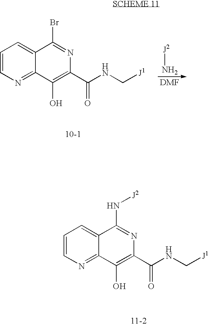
C1=CN=C2C(=C1)C(Br)=NC(C(NC[J1])=O)=C2O.[J2]N.C1=CN=C2C(=C1)C(N[J2])=NC(C(NC[J1])=O)=C2O
